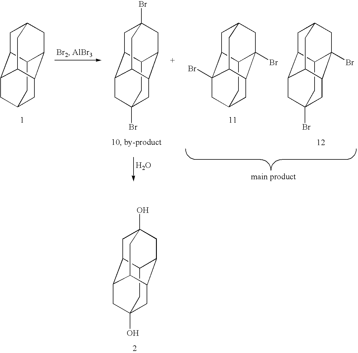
C12CC3CC4C1CC1CC2C(C3)C4C1.C12CC3(Br)CC4C1CC1(Br)CC2C(C3)C4C1.C12CC3CC4(Br)C1CC1CC2(Br)C(C3)C4C1.C12CC3(Br)CC4C1CC1CC2(Br)C(C3)C4C1.O.C12CC3(O)CC4C1CC1(O)CC2C(C3)C4C1
